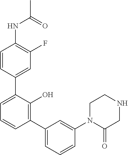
C1(NC(C)=O)=C(F)C=C(C2=CC=CC(C3=CC=CC(N4C(=O)CNCC4)=C3)=C2O)C=C1
